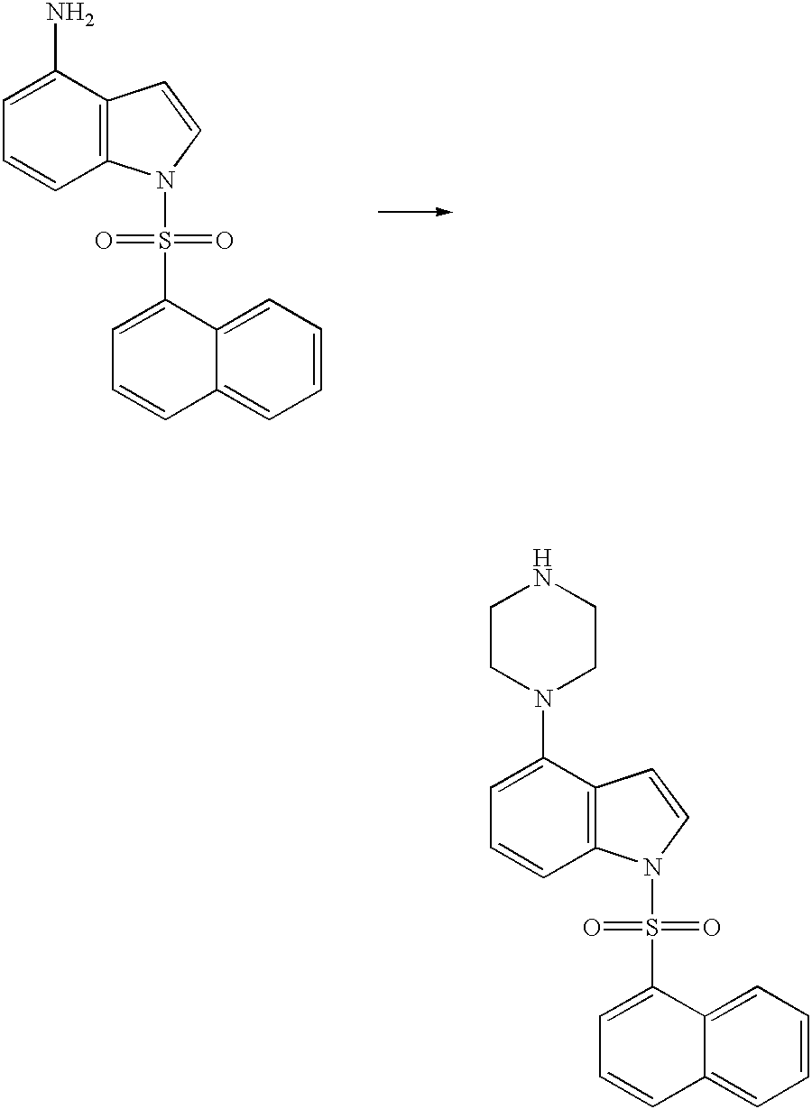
C1=CC2=C(C(N)=C1)C=CN2S(=O)(=O)C1=CC=CC2=CC=CC=C12.C1=CC2=C(C(N3CCNCC3)=C1)C=CN2S(=O)(=O)C1=CC=CC2=CC=CC=C12
